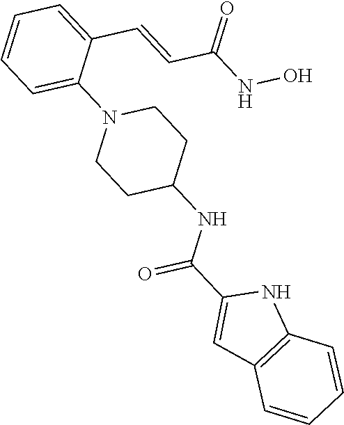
C1=C(C=CC(NO)=O)C(N2CCC(NC(C3=CC4=C(N3)C=CC=C4)=O)CC2)=CC=C1
